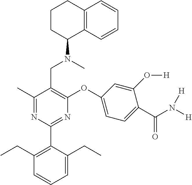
C1(C)=NC(C2=C(CC)C=CC=C2CC)=NC(OC2=CC=C(C(N([H])[H])=O)C(O[H])=C2)=C1CN(C)C1C2=C(CCC1)C=CC=C2
